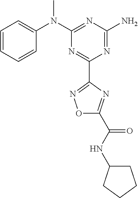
C1=CC=CC(N(C2=NC(N)=NC(C3=NOC(C(NC4CCCC4)=O)=N3)=N2)C)=C1
